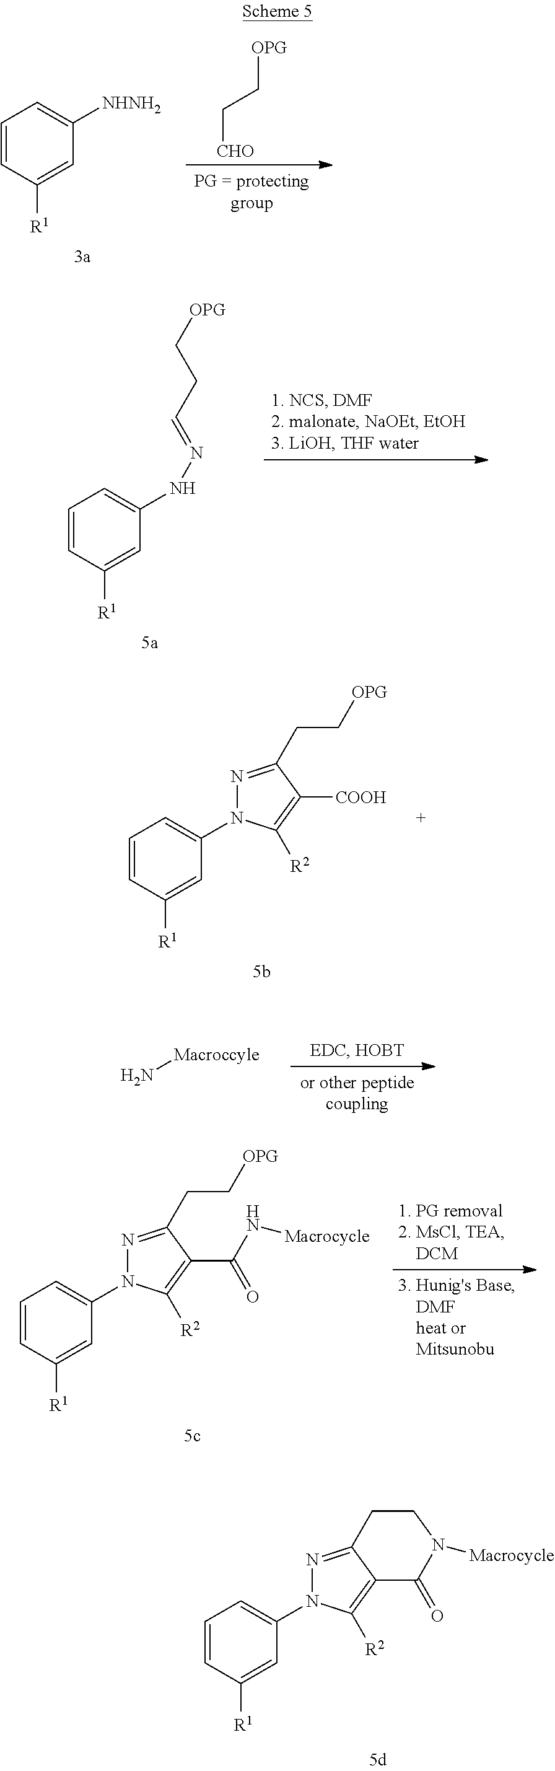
C1=CC([R1])=CC([NHNH2])=C1.[OPG]CC[CHO].C1=CC([R1])=CC(NN=CCC[OPG])=C1.C1=CC([R1])=CC(N2N=C(CC[OPG])C([COOH])=C2[R2])=C1.N[Macroccyle].C1=CC([R1])=CC(N2N=C(CC[OPG])C(C(N[Macrocycle])=O)=C2[R2])=C1.C1=CC([R1])=CC(N2N=C3C(=C2[R2])C(=O)N([Macrocycle])CC3)=C1
